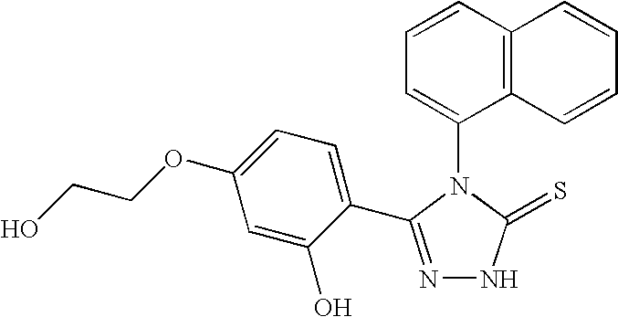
N1=C(C2=CC=C(OCCO)C=C2O)N(C2=CC=CC3=C2C=CC=C3)C(=S)N1
